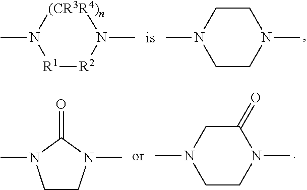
[R1]1[R2]N(C)[(CR3R4)n]N1C.C1CN(C)CCN1C.C1CN(C)C(=O)N1C.C1CN(C)C(=O)CN1C
